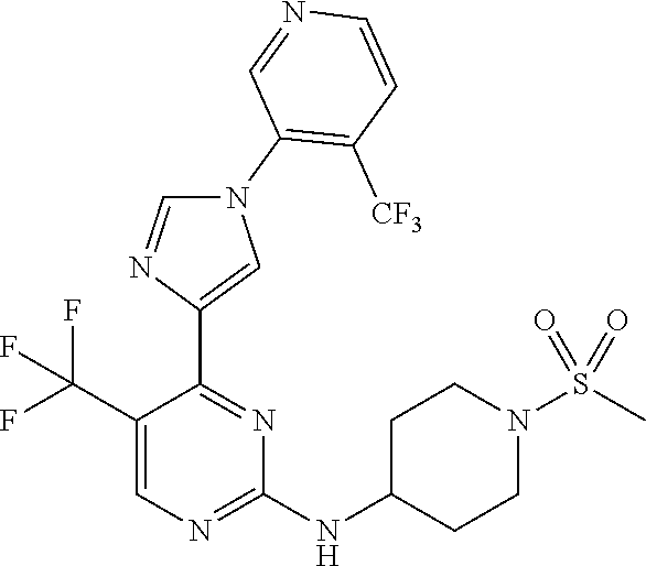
N1(C2=C([CF3])C=CN=C2)C=NC(C2=NC(NC3CCN(S(C)(=O)=O)CC3)=NC=C2C(F)(F)F)=C1
